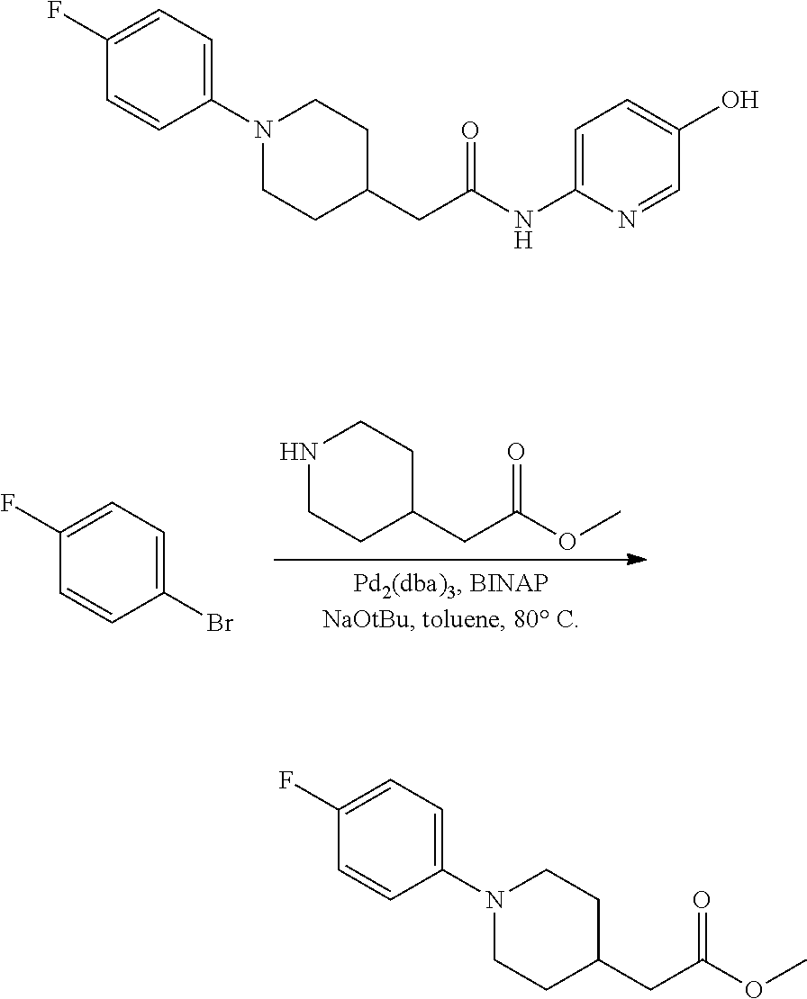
BrC1=CC=C(F)C=C1.COC(CC1CCNCC1)=O.C1=C(NC(CC2CCN(C3=CC=C(F)C=C3)CC2)=O)N=CC(O)=C1.COC(CC1CCN(C2=CC=C(F)C=C2)CC1)=O
